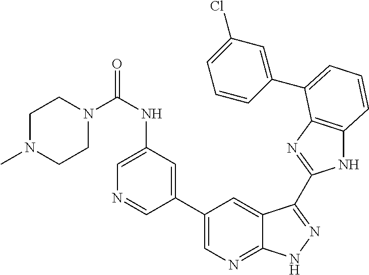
C1(C2=CN=C3C(=C2)C(C2=NC4=C(N2)C=CC=C4C2=CC(Cl)=CC=C2)=NN3)=CC(NC(N2CCN(C)CC2)=O)=CN=C1
